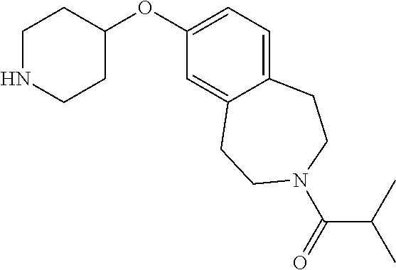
C1NCCC(OC2=CC=C3C(=C2)CCN(C(=O)C(C)C)CC3)C1
